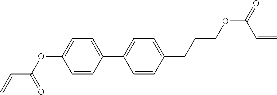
C=CC(OC1=CC=C(C2=CC=C(CCCOC(=O)C=C)C=C2)C=C1)=O
